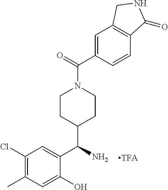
C1(Cl)=C(C)C=C(O)C(C(N)C2CCN(C(=O)C3=CC4=C(C=C3)C(=O)NC4)CC2)=C1
